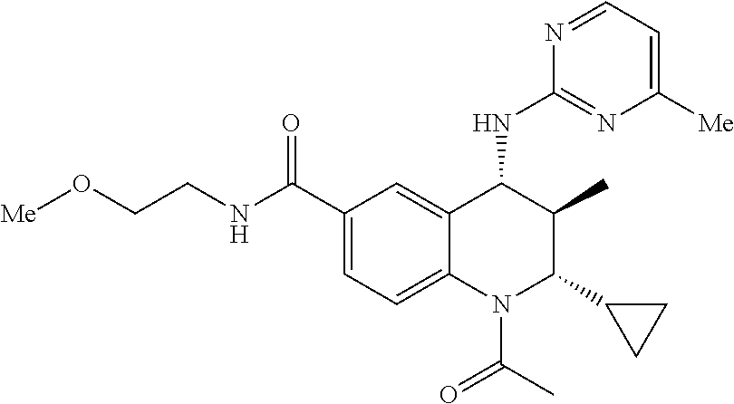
C1(C(NCCO[Me])=O)=CC=C2C(=C1)C(NC1=NC([Me])=CC=N1)C(C)C(C1CC1)N2C(C)=O
